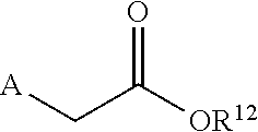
[OR12]C(C[A])=O
